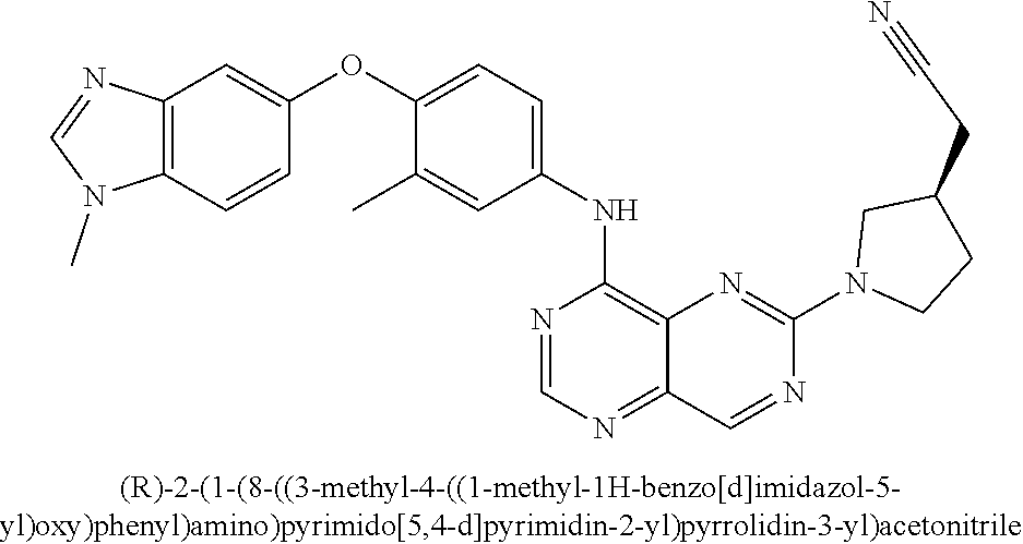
C1(OC2=CC=C(NC3=C4C(=NC=N3)C=NC(N3CCC(CC#N)C3)=N4)C=C2C)=CC2=C(C=C1)N(C)C=N2
